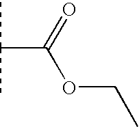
C(C(C)C)(=O)OCC
